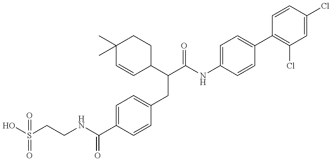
OS(CCNC(C1=CC=C(CC(C(NC2=CC=C(C3=C(Cl)C=C(Cl)C=C3)C=C2)=O)C2CCC(C)(C)C=C2)C=C1)=O)(=O)=O
